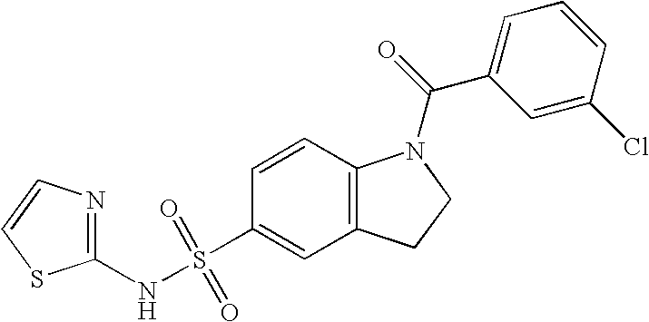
C1=CC2=C(C=C1S(NC1=NC=CS1)(=O)=O)CCN2C(=O)C1=CC=CC(Cl)=C1
